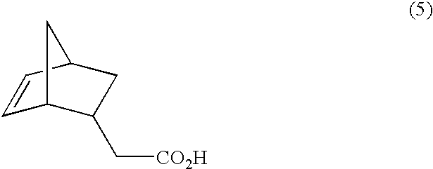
C1=CC2CC(C[CO2H])C1C2
